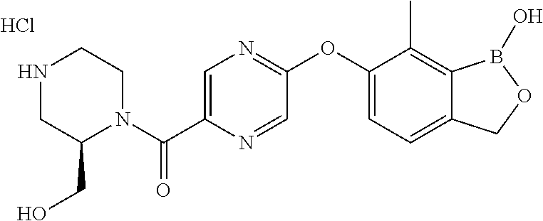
C1(OC2=NC=C(C(=O)N3CCNCC3CO)N=C2)=CC=C2C(=C1C)B(O)OC2.Cl
